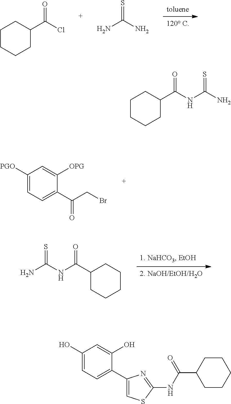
O=C(Cl)C1CCCCC1.S=C(N)N.C1([PGO])=CC=C(C(CBr)=O)C([OPG])=C1.S=C(NC(C1CCCCC1)=O)N.O=C(C1CCCCC1)NC(=S)N.C1(O)=CC=C(C2=CSC(NC(=O)C3CCCCC3)=N2)C(O)=C1
